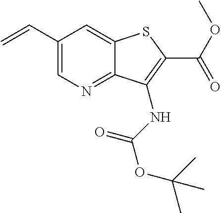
C12=CC(C=C)=CN=C1C(NC(=O)OC(C)(C)C)=C(C(OC)=O)S2
